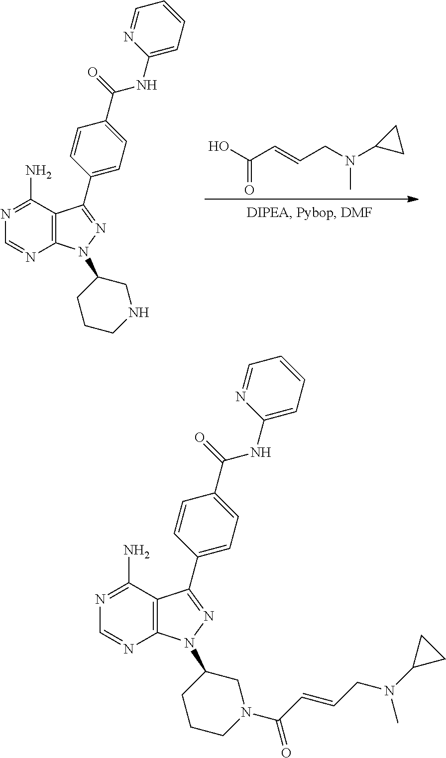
N1(C2CNCCC2)N=C(C2=CC=C(C(NC3=CC=CC=N3)=O)C=C2)C2=C1N=CN=C2N.OC(C=CCN(C1CC1)C)=O.N1(C2CN(C(C=CCN(C3CC3)C)=O)CCC2)N=C(C2=CC=C(C(NC3=CC=CC=N3)=O)C=C2)C2=C1N=CN=C2N
